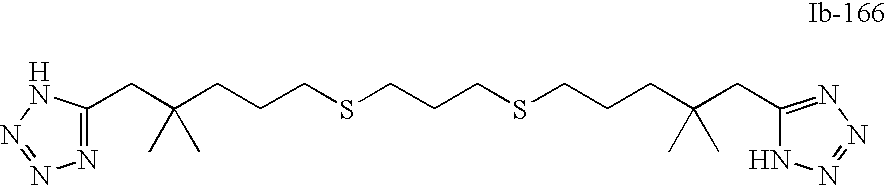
C1(CC(CCCSCCCSCCCC(CC2=NN=NN2)(C)C)(C)C)=NN=NN1
